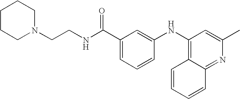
N1(CCNC(C2=CC=CC(NC3=C4C(=NC(C)=C3)C=CC=C4)=C2)=O)CCCCC1
